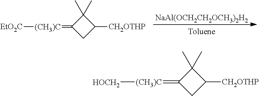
[NaAl(OCH2CH2OCH3)2H2].C1C([CH2OTHP])C(C)(C)C1=[(CH3)C][EtO2C].C1C([CH2OTHP])C(C)(C)C1=[(CH3)C][HOCH2]
